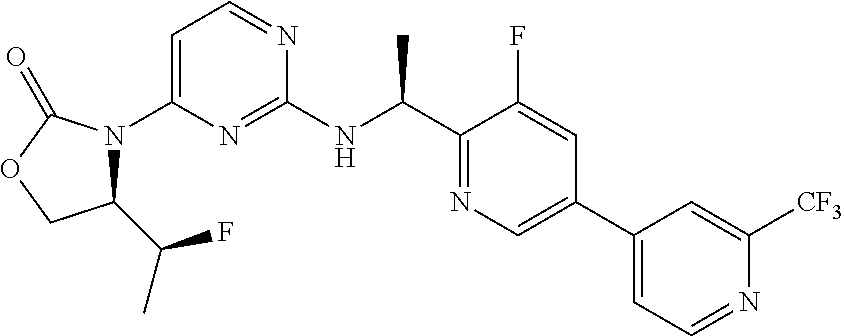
C1(C(C)F)N(C2=CC=NC(NC(C3=NC=C(C4=CC=NC([CF3])=C4)C=C3F)C)=N2)C(=O)OC1
